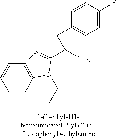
C1=CC2=C(C=C1)N=C(C(CC1=CC=C(F)C=C1)N)N2CC
